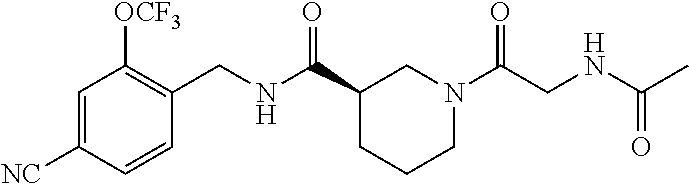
C1=C([NC])C=CC(CNC(C2CCCN(C(CNC(C)=O)=O)C2)=O)=C1[OCF3]
